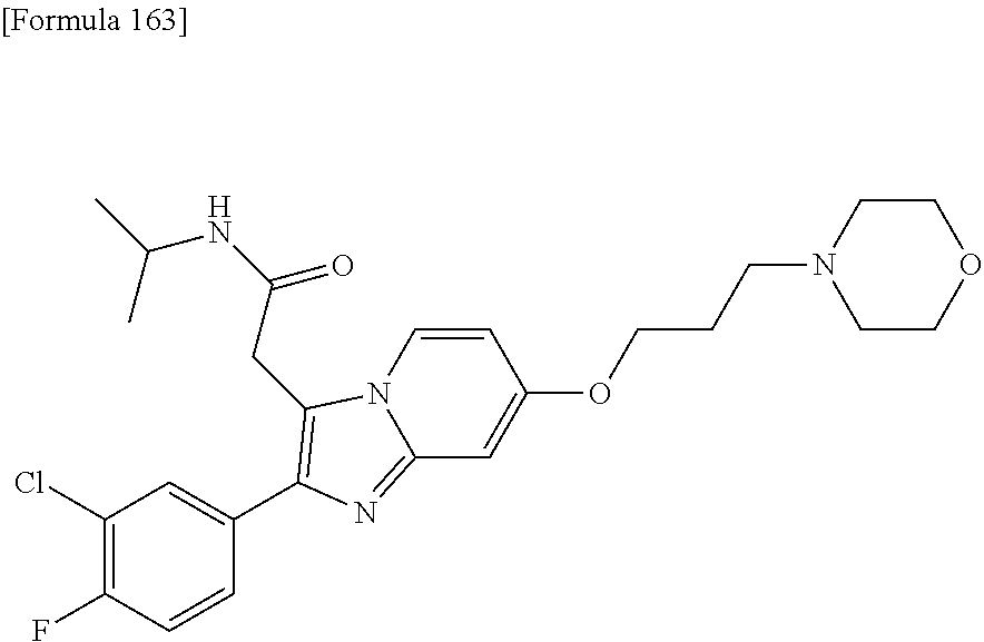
C1COCCN1CCCOC1=CC2=NC(C3=CC(Cl)=C(F)C=C3)=C(CC(NC(C)C)=O)N2C=C1
